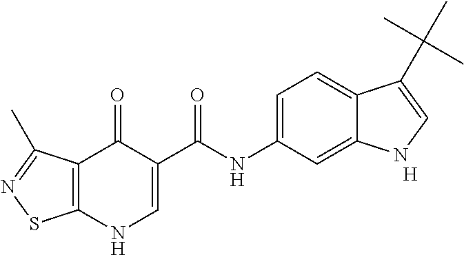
C12=C(NC=C(C(NC3=CC=C4C(=C3)NC=C4C(C)(C)C)=O)C1=O)SN=C2C.[H]
